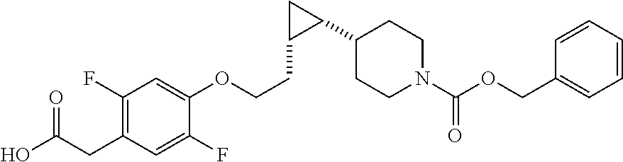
C1(F)=C(CC(O)=O)C=C(F)C(OCCC2C(C3CCN(C(OCC4=CC=CC=C4)=O)CC3)C2)=C1
